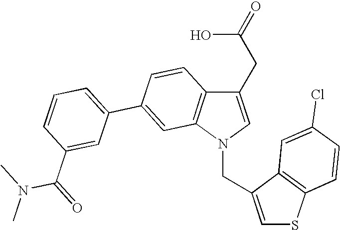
C1(CC(O)=O)=CN(CC2=CSC3=C2C=C(Cl)C=C3)C2=C1C=CC(C1=CC=CC(C(=O)N(C)C)=C1)=C2
